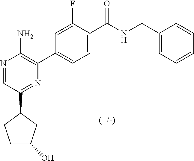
N1=CC(C2CCC(O)C2)=NC(C2=CC=C(C([NH]CC3=CC=CC=C3)=O)C(F)=C2)=C1N
